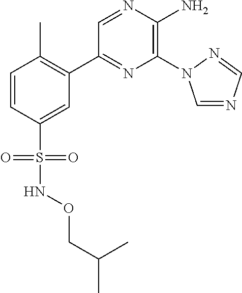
C1(C2=C(C)C=CC(S(=O)(=O)NOCC(C)C)=C2)=NC(N2C=NC=N2)=C(N)N=C1
